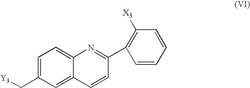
[Y3]CC1=CC=C2C(=C1)C=CC(C1=C([X3])C=CC=C1)=N2
